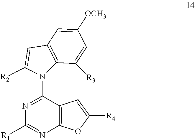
C1([R1])=NC2=C(C(N3C4=C(C=C3[R2])C=C([OCH3])C=C4[R3])=N1)C=C([R4])O2
